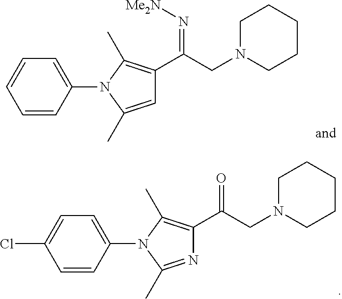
C1(N2C(C)=NC(C(CN3CCCCC3)=O)=C2C)=CC=C(Cl)C=C1.C1(N2C(C)=CC(C(CN3CCCCC3)=N[Me2N])=C2C)=CC=CC=C1
